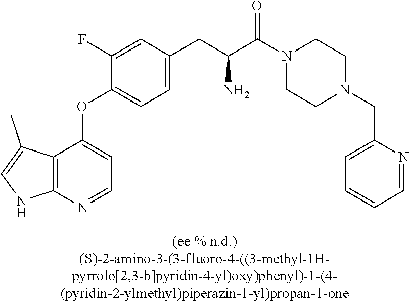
C1(F)=CC(CC(C(=O)N2CCN(CC3=CC=CC=N3)CC2)N)=CC=C1OC1=CC=NC2=C1C(C)=CN2
